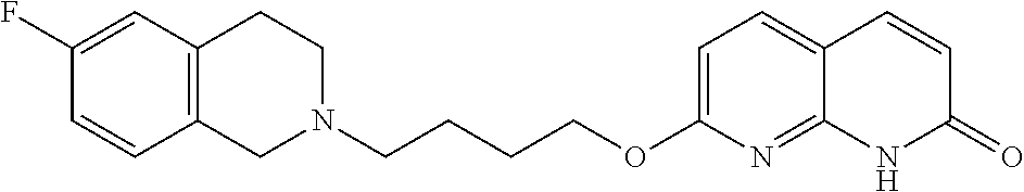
C12=C(CCN(CCCCOC3=CC=C4C(=N3)NC(=O)C=C4)C1)C=C(F)C=C2
